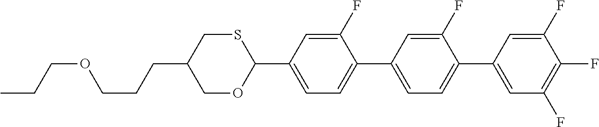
S1CC(CCCOCCC)COC1C1=CC=C(C2=CC=C(C3=CC(F)=C(F)C(F)=C3)C(F)=C2)C(F)=C1
